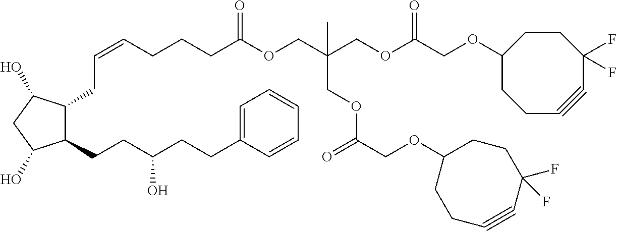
C1(CCC(CCC2=CC=CC=C2)O)C(CC=CCCCC(OCC(COC(COC2CCC#CC(F)(F)CC2)=O)(COC(COC2CCC#CC(F)(F)CC2)=O)C)=O)C(O)CC1O
